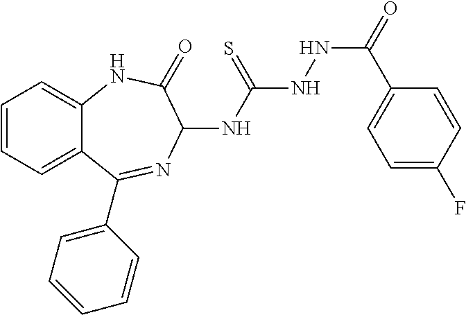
C1=CC=C2C(=C1)NC(=O)C(NC(NNC(=O)C1=CC=C(F)C=C1)=S)N=C2C1=CC=CC=C1
